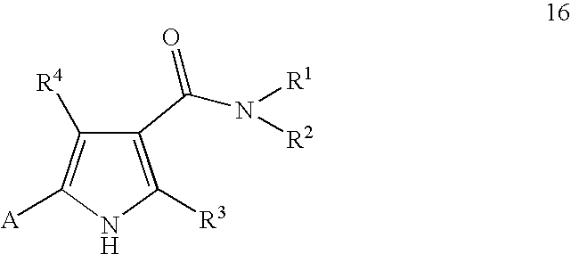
C1([R4])=C([A])NC([R3])=C1C(N([R1])[R2])=O
